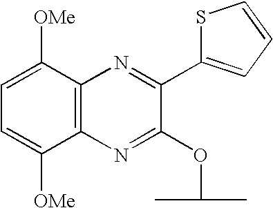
S1C(C2=NC3=C(N=C2OC(C)C)C([OMe])=CC=C3[OMe])=CC=C1
